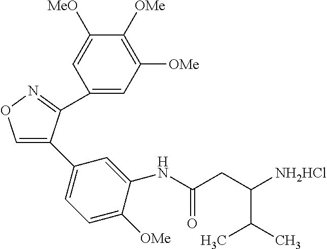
C1=C(C2=CC=C([OMe])C(NC(CC([NH2HCl])C(C)C)=O)=C2)C(C2=CC([OMe])=C([OMe])C([MeO])=C2)=NO1
